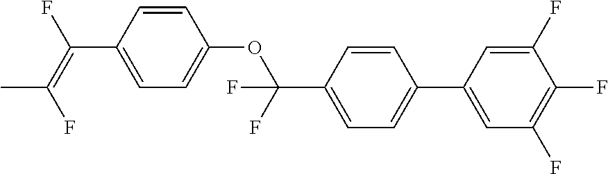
C1=CC(C(=C(F)C)F)=CC=C1OC(C1=CC=C(C2=CC(F)=C(F)C(F)=C2)C=C1)(F)F
